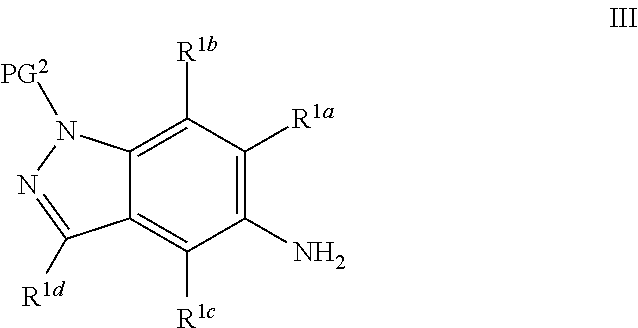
C1(N)=C([R1a])C([R1b])=C2C(=C1[R1c])C([R1d])=NN2[PG2]
